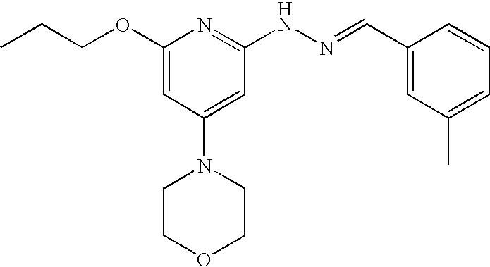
C(COC1=CC(N2CCOCC2)=CC(NN=CC2=CC(C)=CC=C2)=N1)C
